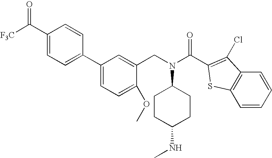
C1CC(NC)CCC1N(CC1=CC(C2=CC=C(C([F3C])=O)C=C2)=CC=C1OC)C(=O)C1=C(Cl)C2=C(C=CC=C2)S1
